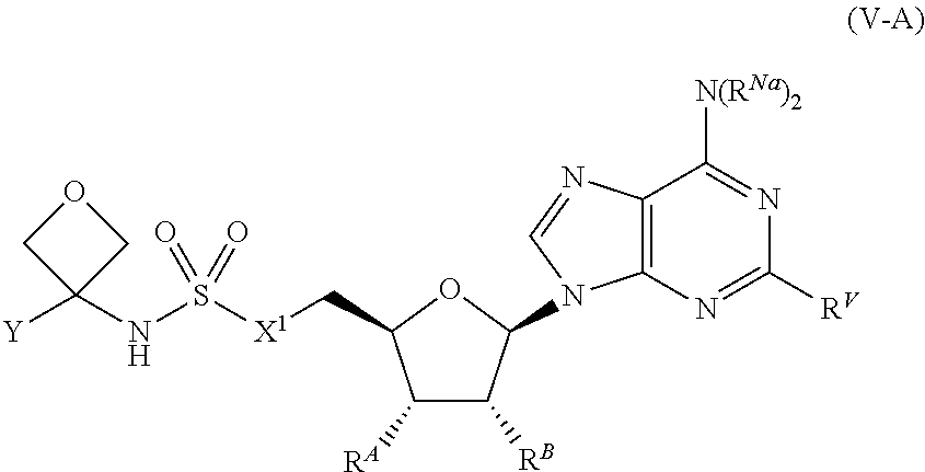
C12=C(N=C([RV])N=C1[N(RNa)2])N(C1C([RB])C([RA])C(C[X1]S(NC3([Y])COC3)(=O)=O)O1)C=N2
